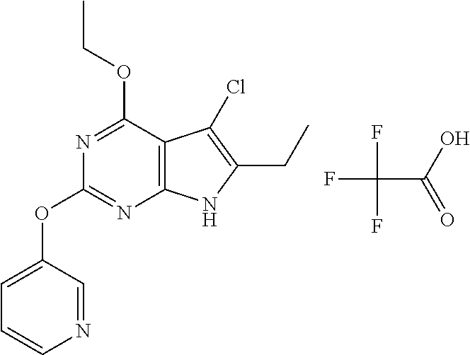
FC(C(O)=O)(F)F.C(C)OC1=NC(OC2=CC=CN=C2)=NC2=C1C(Cl)=C(CC)N2
